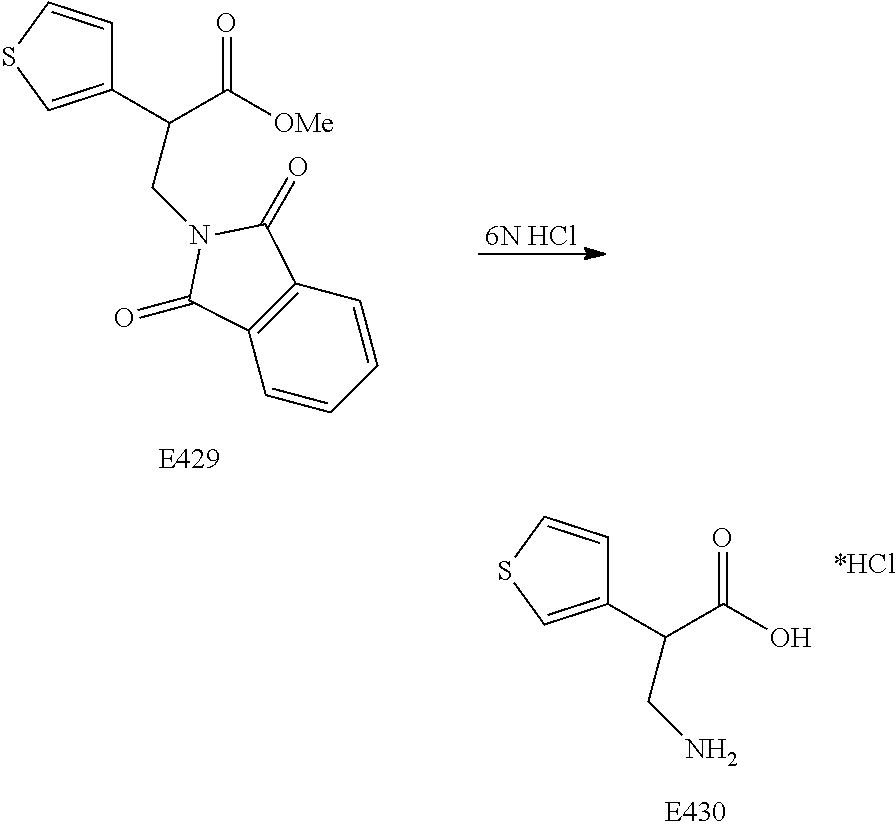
C1(C(C(O)=O)CN)=CSC=C1.C1(C(C([OMe])=O)CN2C(=O)C3=C(C2=O)C=CC=C3)=CSC=C1.[6N HCl]
